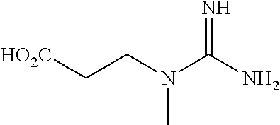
C(CN(C(N)=N)C)[HO2C]
